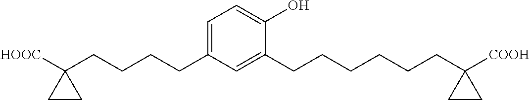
C1=C(CCCCC2([HOOC])CC2)C=C(CCCCCCC2([COOH])CC2)C(O)=C1
